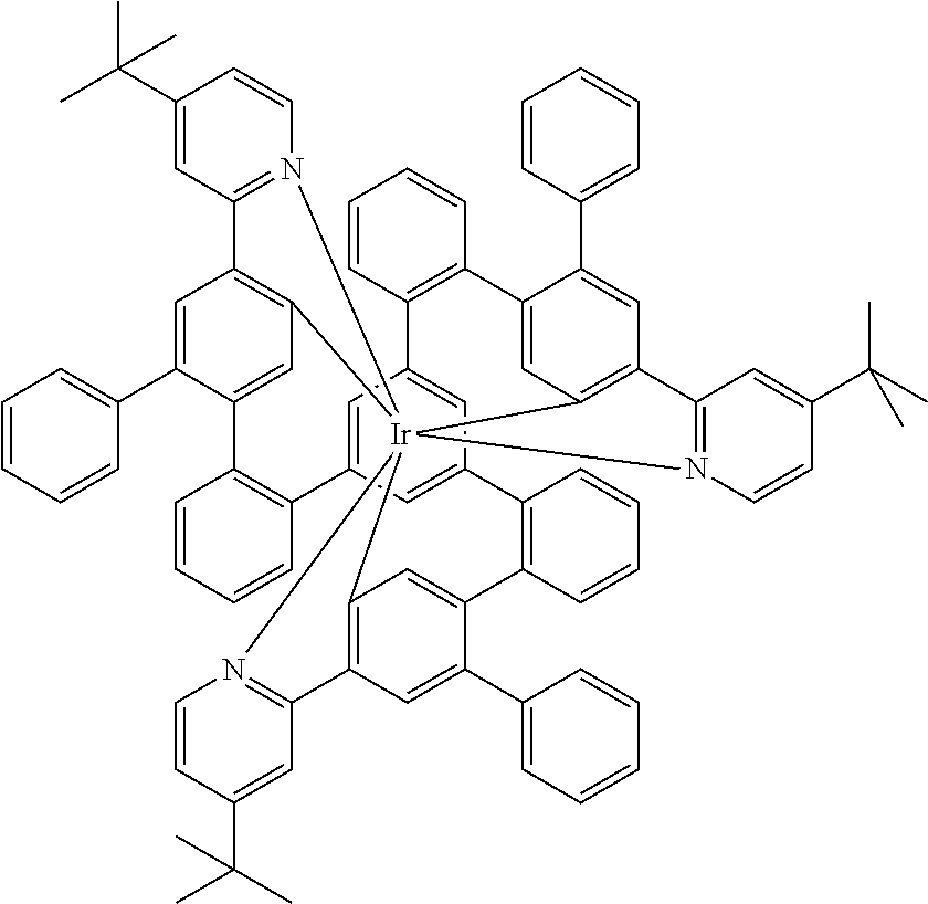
C1(C(C)(C)C)=CC2=N(C=C1)[Ir]1345C6=C2C=C(C2=CC=CC=C2)C(=C6)C2=C(C=CC=C2)C2=CC(=CC(=C2)C2=C(C=CC=C2)C2=CC1=C(C=C2C1=CC=CC=C1)C1=N3C=CC(C(C)(C)C)=C1)C1=C(C=CC=C1)C1=CC4=C(C=C1C1=CC=CC=C1)C1=N5C=CC(C(C)(C)C)=C1
